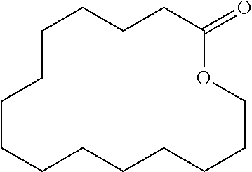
C1CCCCCCCCOC(=O)CCCCC1
